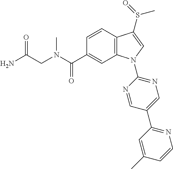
C(C1=CC2=C(C=C1)C(S(C)=O)=CN2C1=NC=C(C2=NC=CC(C)=C2)C=N1)(=O)N(C)CC(N)=O
